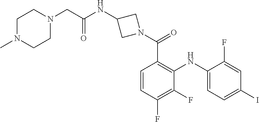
C1=C(F)C(NC2=C(C(=O)N3CC(NC(CN4CCN(C)CC4)=O)C3)C=CC(F)=C2F)=CC=C1I
